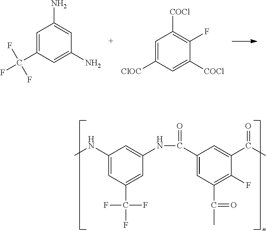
CNC1=CC(C(F)(F)F)=CC(NC(=O)C2=CC(C(=O)C)=C(F)C(C(C)=O)=C2)=C1.C1=C(C(F)(F)F)C=C(N)C=C1N.C1([ClOC])=CC([COCl])=C(F)C([COCl])=C1
